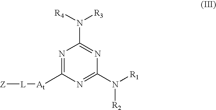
N1=C([At][L][Z])N=C(N([R1])[R2])N=C1N([R4])[R3]
